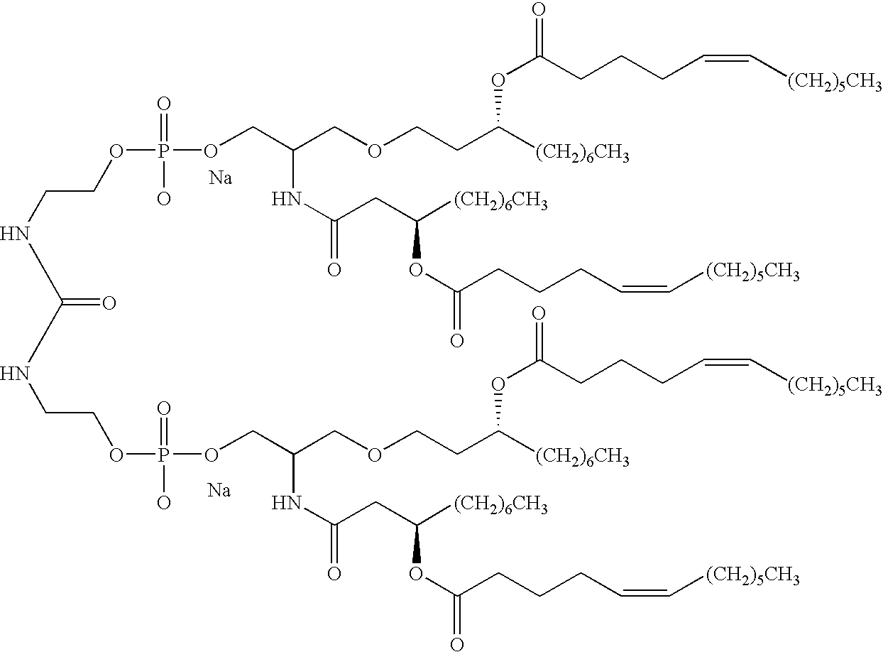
[Na].[Na].N(CCOP(OCC(COCCC([(CH2)6CH3])OC(=O)CCCC=C[(CH2)5CH3])NC(=O)CC([(CH2)6CH3])OC(CCCC=C[(CH2)5CH3])=O)(=O)O)C(NCCOP(O)(=O)OCC(COCCC([(CH2)6CH3])OC(=O)CCCC=C[(CH2)5CH3])NC(=O)CC([(CH2)6CH3])OC(CCCC=C[(CH2)5CH3])=O)=O
